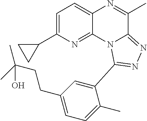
C1=C(C2CC2)N=C2C(=C1)N=C(C)C1=NN=C(C3=CC(CCC(O)(C)C)=CC=C3C)N21
